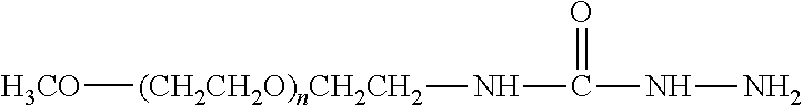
[(CH2CH2O)nCH2CH2](NC(NN)=O)[H3CO]
